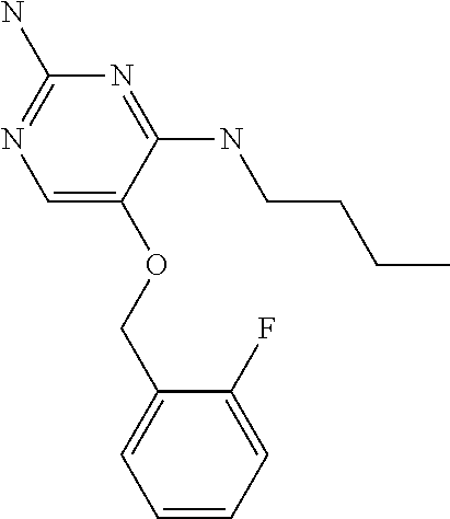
C(OC1=CN=C(N)N=C1NCCCC)C1=CC=CC=C1F
